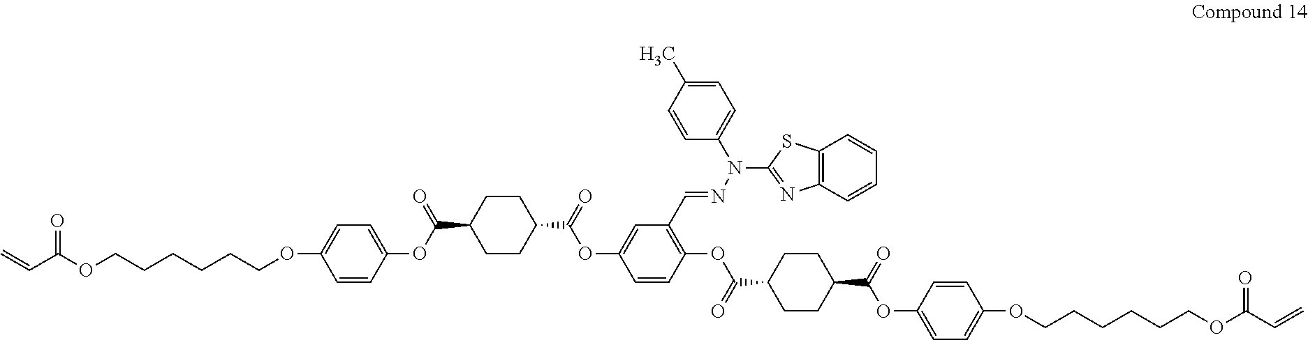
O=C(OCCCCCCOC1=CC=C(OC(C2CCC(C(=O)OC3=CC(C=NN(C4=NC5=C(S4)C=CC=C5)C4=CC=C(C)C=C4)=C(OC(C4CCC(C(=O)OC5=CC=C(OCCCCCCOC(=O)C=C)C=C5)CC4)=O)C=C3)CC2)=O)C=C1)C=C
